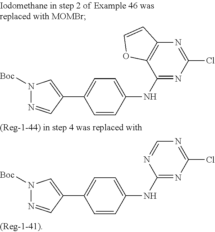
C1(NC2=CC=C(C3=CN([Boc])N=C3)C=C2)=NC(Cl)=NC2=C1OC=C2.C1(NC2=CC=C(C3=CN([Boc])N=C3)C=C2)=NC(Cl)=NC=N1
